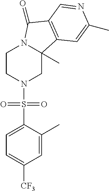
C1CN(S(C2=CC=C([CF3])C=C2C)(=O)=O)CC2(C)N1C(=O)C1=C2C=C(C)N=C1
